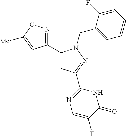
C1(C2=CC(C3=NC=C(F)C(=O)N3)=NN2CC2=CC=CC=C2F)=NOC([Me])=C1
